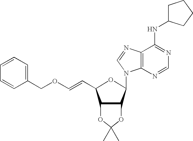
C1(COC=CC2C3C(C(N4C5=C(C(NC6CCCC6)=NC=N5)N=C4)O2)OC(C)(C)O3)=CC=CC=C1
